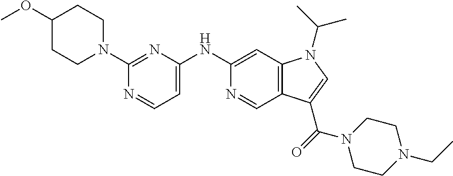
C1(N2CCC(OC)CC2)=NC(NC2=CC3=C(C=N2)C(C(N2CCN(CC)CC2)=O)=CN3C(C)C)=CC=N1
